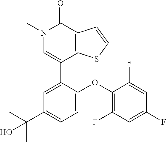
C1=CSC2=C1C(=O)N(C)C=C2C1=CC(C(C)(C)O)=CC=C1OC1=C(F)C=C(F)C=C1F
